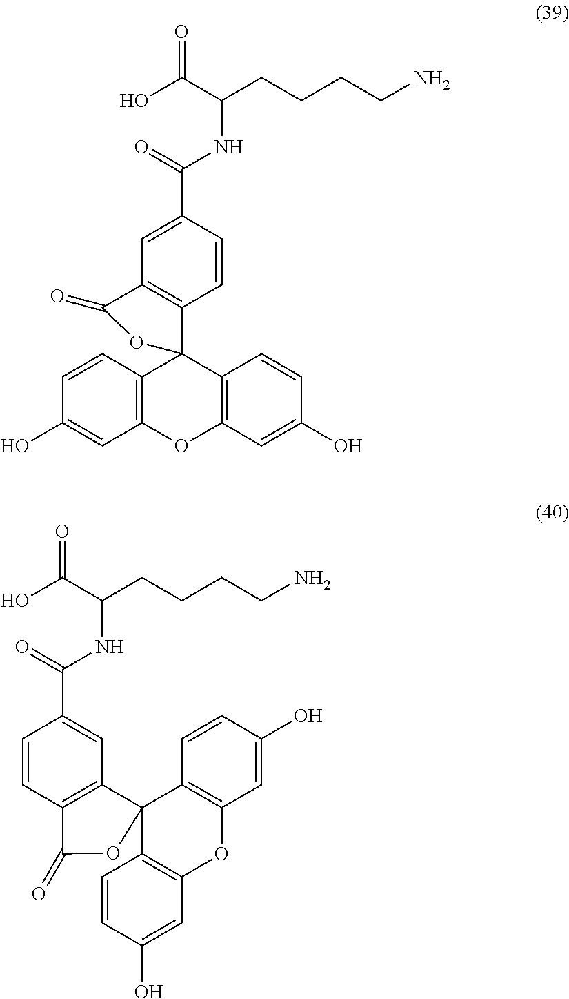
C12=C(C=CC(O)=C1)C1(C3=C(O2)C=C(O)C=C3)C2=C(C=C(C(=O)NC(CCCCN)C(O)=O)C=C2)C(=O)O1.C1=CC(C(=O)NC(CCCCN)C(O)=O)=CC2=C1C(=O)OC21C2=C(C=C(O)C=C2)OC2=C1C=CC(O)=C2
